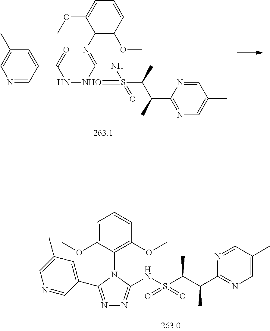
N1=CC(C(=O)N[NHO]2=S(C(C(C3=NC=C(C)C=N3)C)C)(=O)NC2=NC2=C(OC)C=CC=C2OC)=CC(C)=C1.N1=C(C2=CC(C)=CN=C2)N(C2=C(OC)C=CC=C2OC)C(NS(C(C(C2=NC=C(C)C=N2)C)C)(=O)=O)=N1
